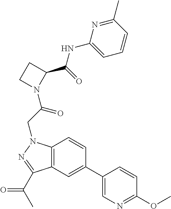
C1(NC(=O)C2N(C(CN3C4=C(C(C(C)=O)=N3)C=C(C3=CN=C(OC)C=C3)C=C4)=O)CC2)=CC=CC(C)=N1
